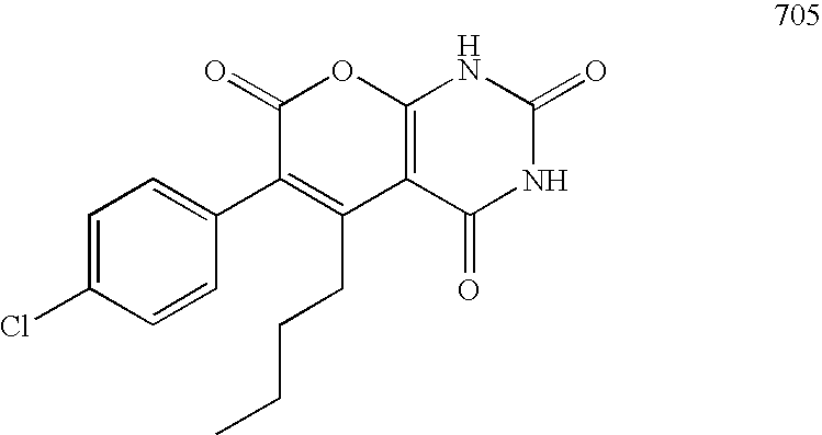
C1(=O)C(C2=CC=C(Cl)C=C2)=C(CCCC)C2=C(O1)NC(=O)NC2=O
